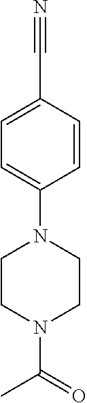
N1(C2=CC=C(C#N)C=C2)CCN(C(=O)C)CC1
